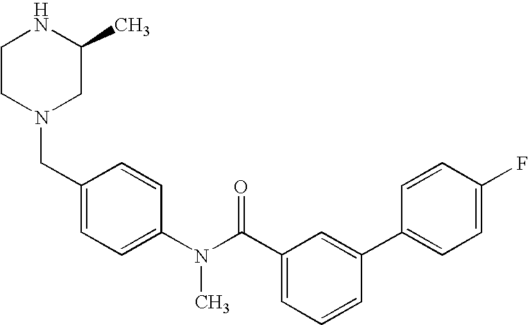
N1CCN(CC2=CC=C(N(C(C3=CC=CC(C4=CC=C(F)C=C4)=C3)=O)C)C=C2)CC1C
